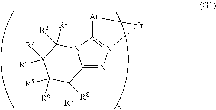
C12=NN3=C(N1C([R2])([R1])C([R4])([R3])C([R6])([R5])C2([R7])[R8])[Ar][Ir]3
